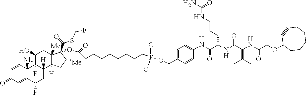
C1=CC2([Me])C(=CC1=O)C(F)CC1([H])C2(F)C(O)CC2([Me])C1([H])CC([Me])C2(OC(=O)CCCCCCCCP(=O)([-O])OCC1=CC=C(NC(C(NC(C(NC(COC2CCCCCC#C2)=O)C(C)C)=O)CCCNC(N)=O)=O)C=C1)C(=O)SCF
